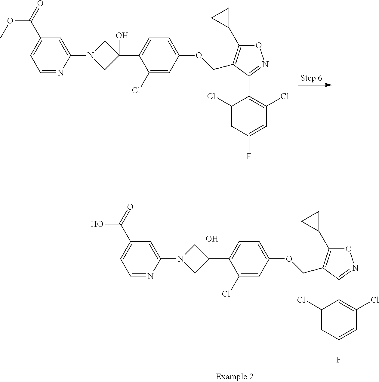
C1(Cl)=CC(OCC2=C(C3CC3)ON=C2C2=C(Cl)C=C(F)C=C2Cl)=CC=C1C1(O)CN(C2=CC(C(=O)OC)=CC=N2)C1.C1(Cl)=CC(OCC2=C(C3CC3)ON=C2C2=C(Cl)C=C(F)C=C2Cl)=CC=C1C1(O)CN(C2=CC(C(=O)O)=CC=N2)C1
